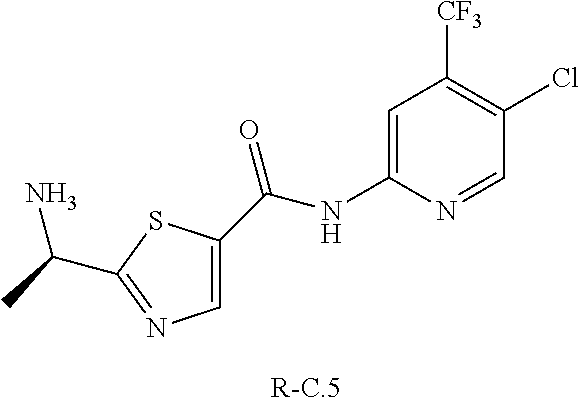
C1=C(NC(C2=CN=C(C(C)N)S2)=O)N=CC(Cl)=C1[CF3]
